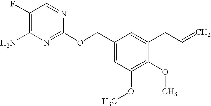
C1(F)=C(N)N=C(OCC2=CC(OC)=C(OC)C(CC=C)=C2)N=C1
